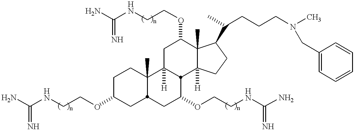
C1C(OCCNC(N)=N)CC2C(C)(C1)C1([H])CC(OCCNC(N)=N)C3(C)C([H])(CCC3C(C)CCCN(C)CC3=CC=CC=C3)C1C(OCCNC(N)=N)C2
